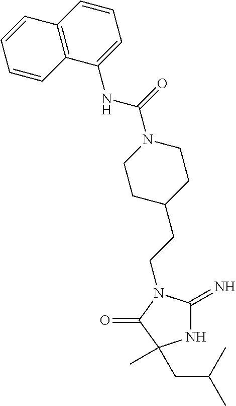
C(N1C(=N)NC(C)(CC(C)C)C1=O)CC1CCN(C(NC2=CC=CC3=C2C=CC=C3)=O)CC1
